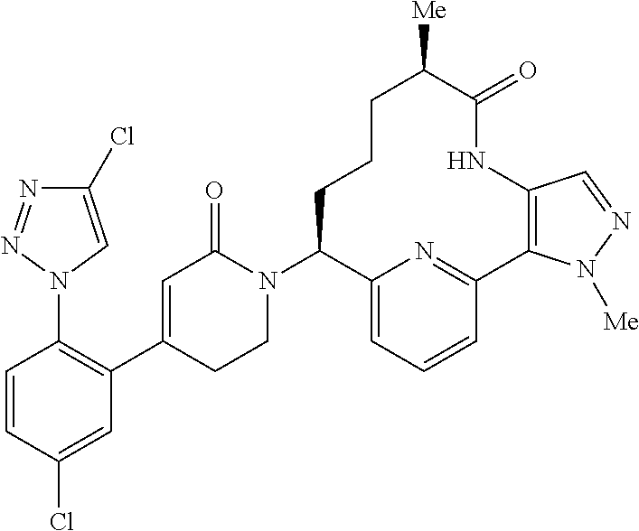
C1=CC(Cl)=CC(C2=CC(=O)N(C3C4=CC=CC(=N4)C4=C(NC(=O)C([Me])CCC3)C=NN4[Me])CC2)=C1N1C=C(Cl)N=N1
